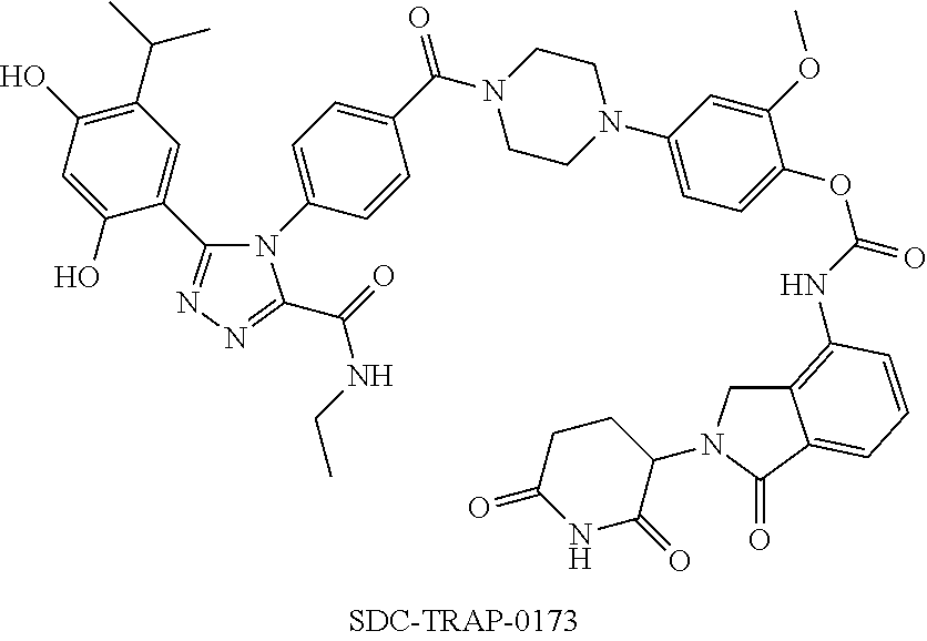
C1(N2CCN(C(C3=CC=C(N4C(C5=CC(C(C)C)=C(O)C=C5O)=NN=C4C(NCC)=O)C=C3)=O)CC2)=CC=C(OC(NC2=C3CN(C4CCC(=O)NC4=O)C(=O)C3=CC=C2)=O)C(OC)=C1
